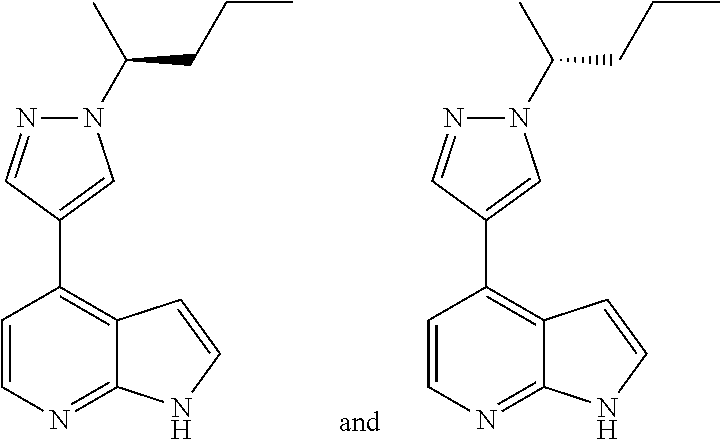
C1=CN=C2C(=C1C1=CN(C(C)CCC)N=C1)C=CN2.C1=CN=C2C(=C1C1=CN(C(C)CCC)N=C1)C=CN2
